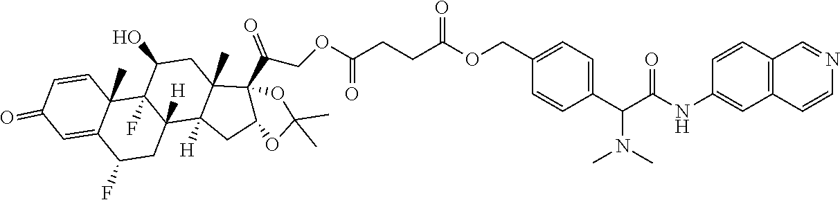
C1=CC2(C)C(=CC1=O)C(F)CC1([H])C2(F)C(O)CC2(C)C1([H])CC1C2(C(COC(CCC(OCC2=CC=C(C(C(NC3=CC4=C(C=C3)C=NC=C4)=O)N(C)C)C=C2)=O)=O)=O)OC(C)(C)O1
